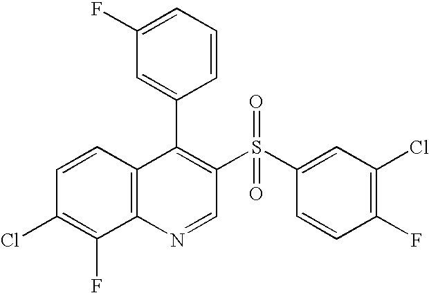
C12=C(C=CC(Cl)=C1F)C(C1=CC(F)=CC=C1)=C(S(C1=CC(Cl)=C(F)C=C1)(=O)=O)C=N2
